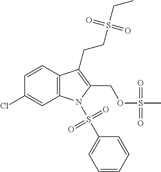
C1=CC2=C(C=C1Cl)N(S(=O)(=O)C1=CC=CC=C1)C(COS(=O)(=O)C)=C2CCS(=O)(=O)CC
